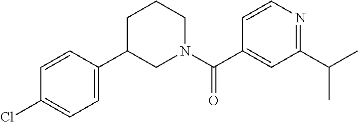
C1=CC(Cl)=CC=C1C1CCCN(C(C2=CC(C(C)C)=NC=C2)=O)C1
